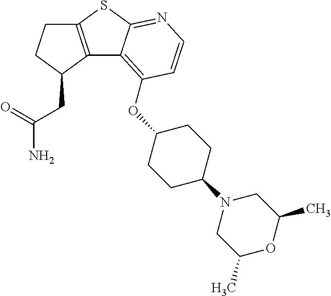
C12=C(C(CC(=O)N)CC1)C1=C(OC3CCC(N4CC(C)OC(C)C4)CC3)C=CN=C1S2
